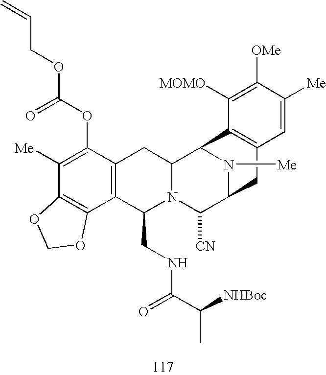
C1([Me])=C(OC(OCC=C)=O)C2=C(C3=C1OCO3)C(CNC(C(C)[NHBoc])=O)N1C(C2)C2N([Me])C(C1[CN])CC1=C2C([MOMO])=C([OMe])C([Me])=C1
